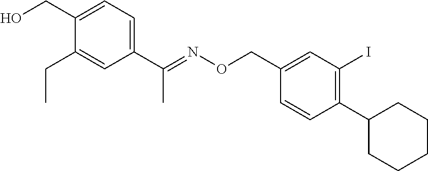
OCC1=CC=C(C(=NOCC2=CC(I)=C(C3CCCCC3)C=C2)C)C=C1CC
